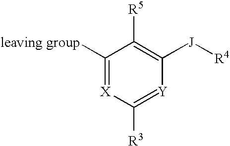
C1([leaving group])=[X]C([R3])=[Y]C([J][R4])=C1[R5]
